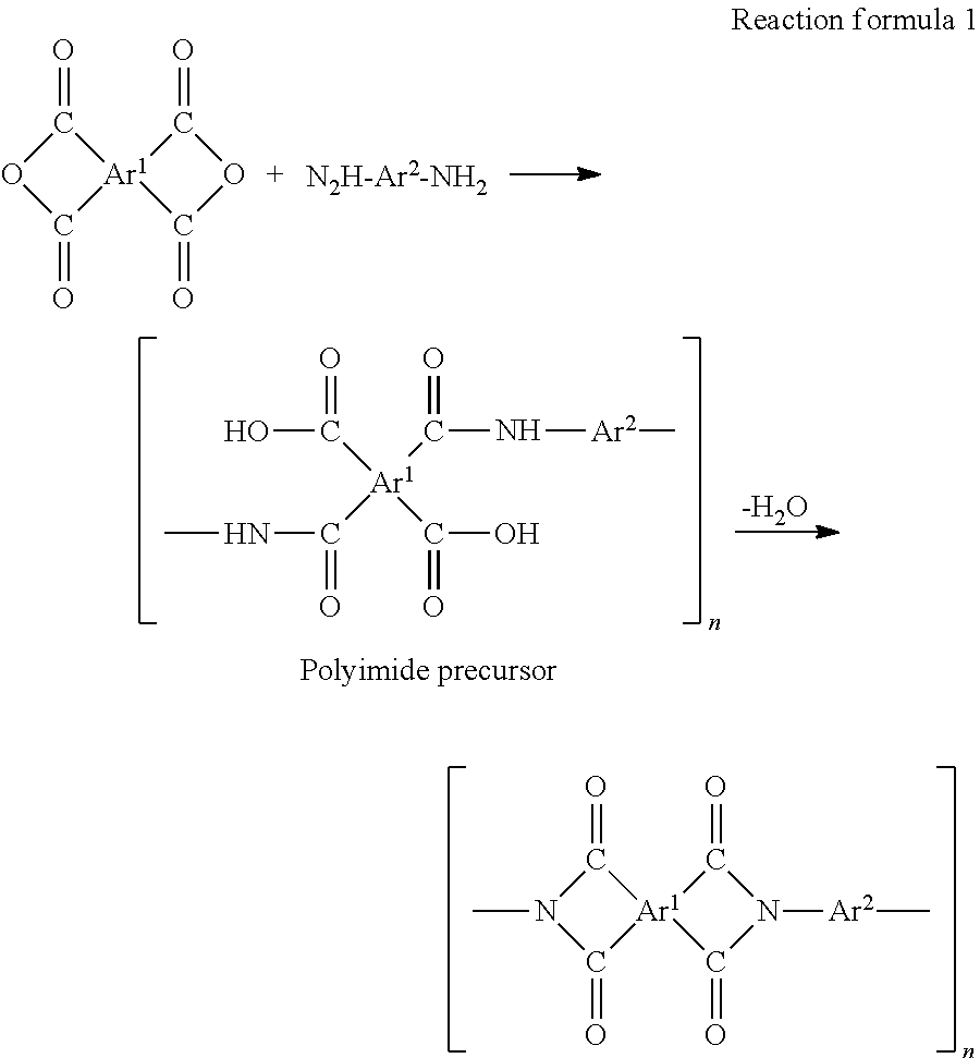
C1(=O)OC(=O)[Ar1]12C(=O)OC2=O.C([Ar1](C(NC)=O)(C(O)=O)C(N[Ar2]C)=O)(O)=O.[-H2O].C1(=O)N(C)C(=O)[Ar1]12C(=O)N([Ar2]C)C2=O
